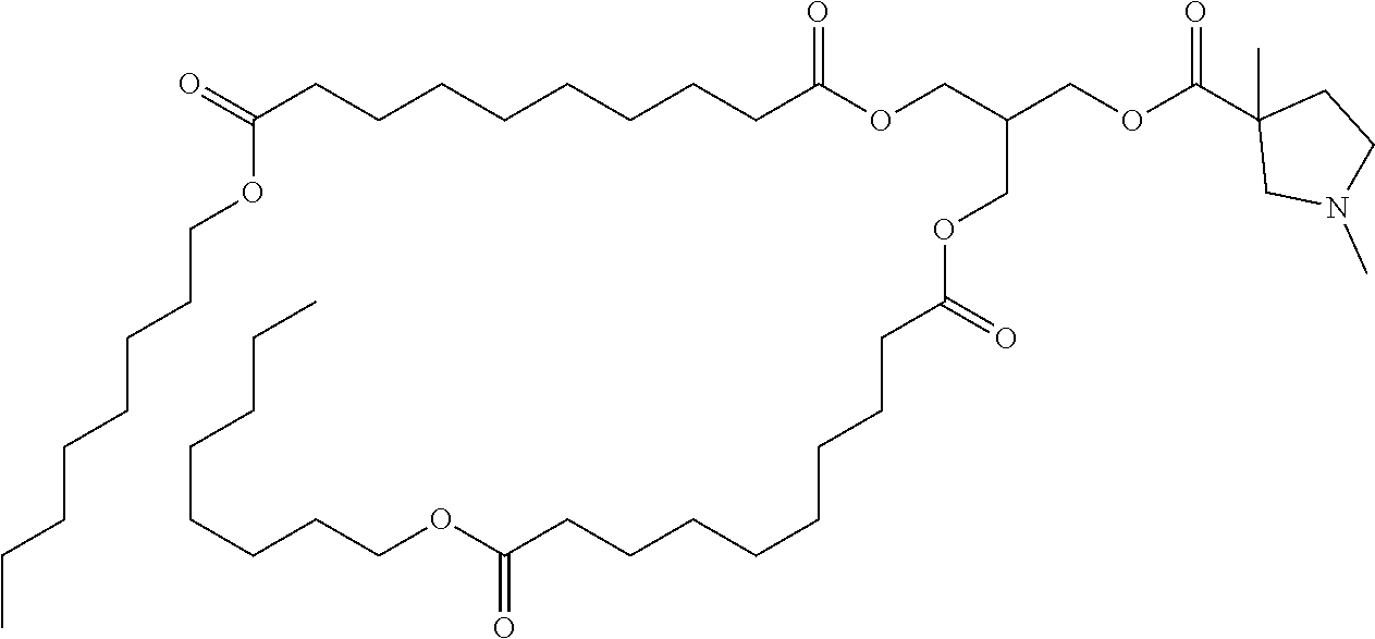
O=C(CCCCCCCCC(OCC(COC(C1(C)CN(C)CC1)=O)COC(CCCCCCCCC(OCCCCCCCC)=O)=O)=O)OCCCCCCCC
